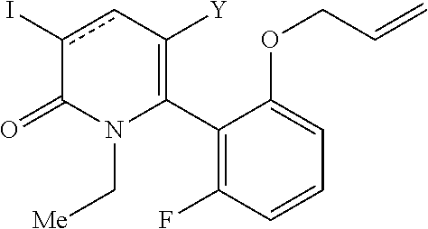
C1(C2=C([Y])cc(I)C(=O)N2C[Me])=C(F)C=CC=C1OCC=C
